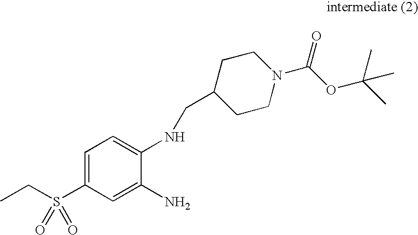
CCS(C1=CC=C(NCC2CCN(C(OC(C)(C)C)=O)CC2)C(N)=C1)(=O)=O
